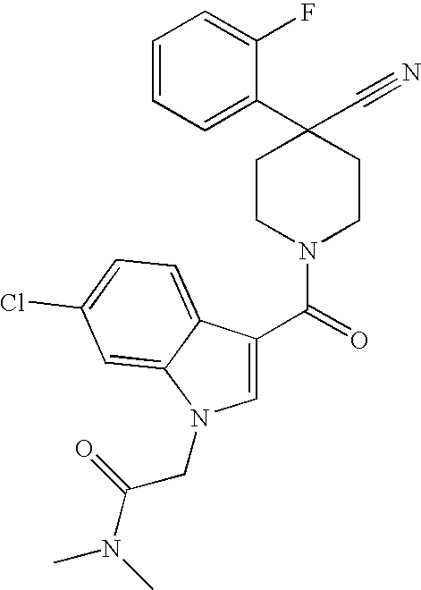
C1(C(=O)N2CCC(C#N)(C3=CC=CC=C3F)CC2)=CN(CC(N(C)C)=O)C2=CC(Cl)=CC=C12
